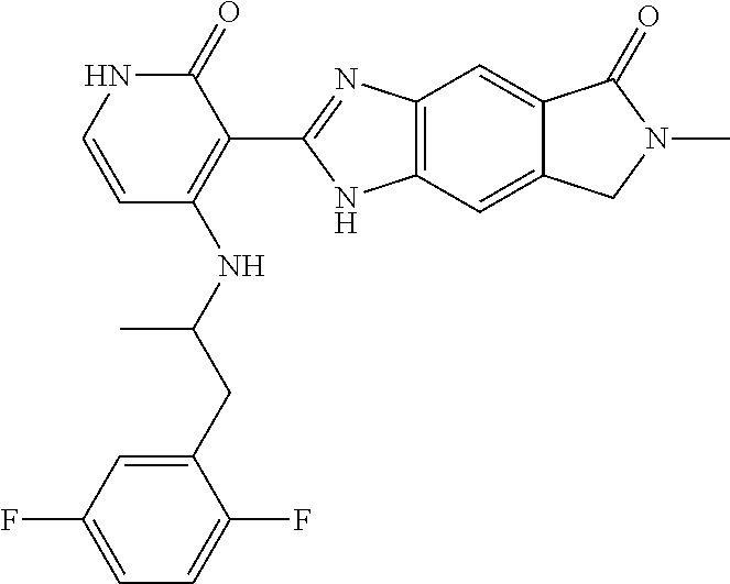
C(C(NC1=C(C2=NC3=C(N2)C=C2C(=C3)C(=O)N(C)C2)C(=O)NC=C1)C)C1=CC(F)=CC=C1F
